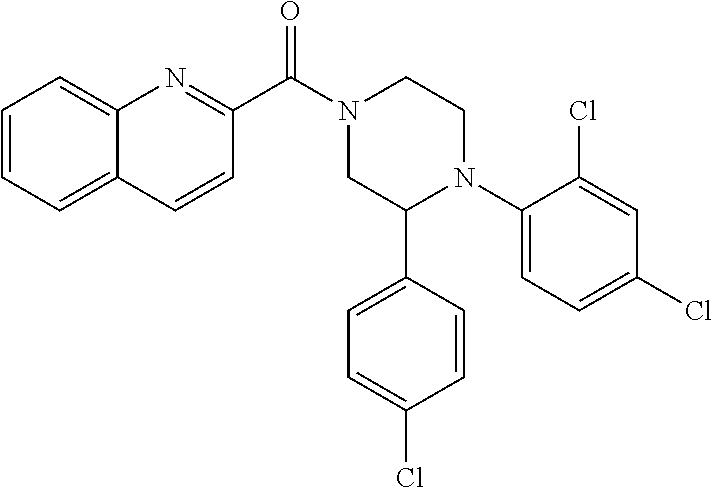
C1=CC=C2C(=C1)N=C(C(N1CC(C3=CC=C(Cl)C=C3)N(C3=CC=C(Cl)C=C3Cl)CC1)=O)C=C2
